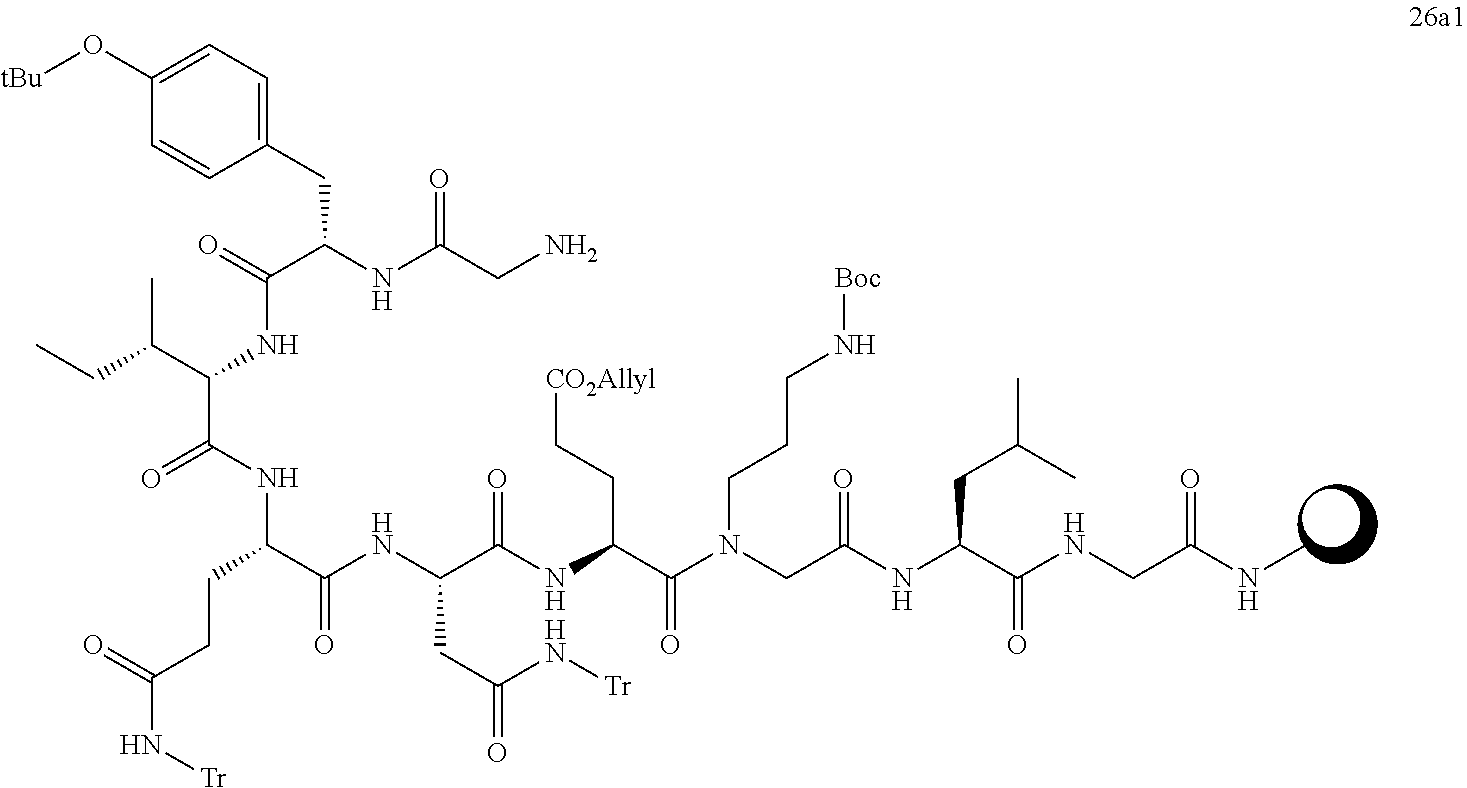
C(C(C(NC(C(NC(C(N(CC(NC(C(NCC(=O)NC)=O)CC(C)C)=O)CCCN[Boc])=O)CC[CO2Allyl])=O)CC(N[Tr])=O)=O)NC(C(C(CC)C)NC(C(NC(CN)=O)CC1=CC=C(O[tBu])C=C1)=O)=O)CC(=O)N[Tr]
